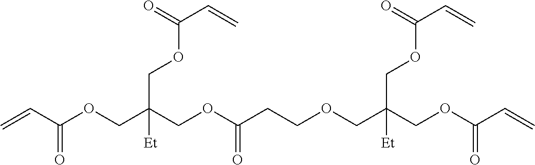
C=CC(OCC(COC(CCOCC(COC(C=C)=O)(COC(C=C)=O)[Et])=O)(COC(C=C)=O)[Et])=O
